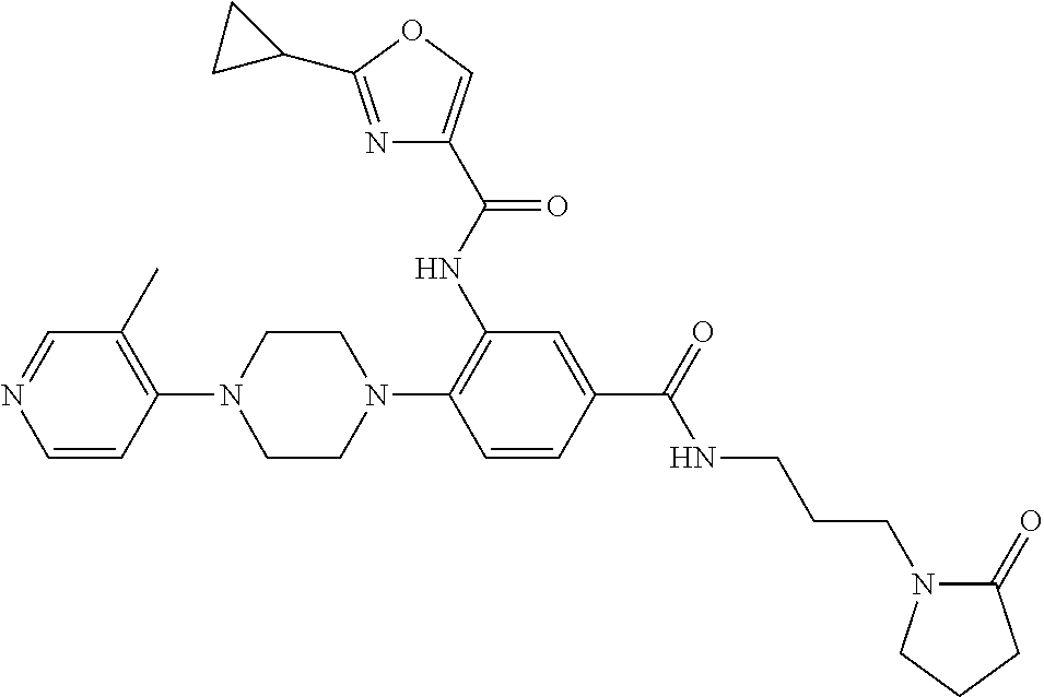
C1(N2CCN(C3=C(NC(=O)C4=COC(C5CC5)=N4)C=C(C(NCCCN4C(=O)CCC4)=O)C=C3)CC2)=C(C)C=NC=C1
